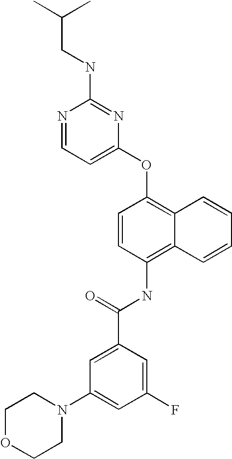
N1=CC=C(OC2=C3C(=C(NC(C4=CC(N5CCOCC5)=CC(F)=C4)=O)C=C2)C=CC=C3)N=C1NCC(C)C
